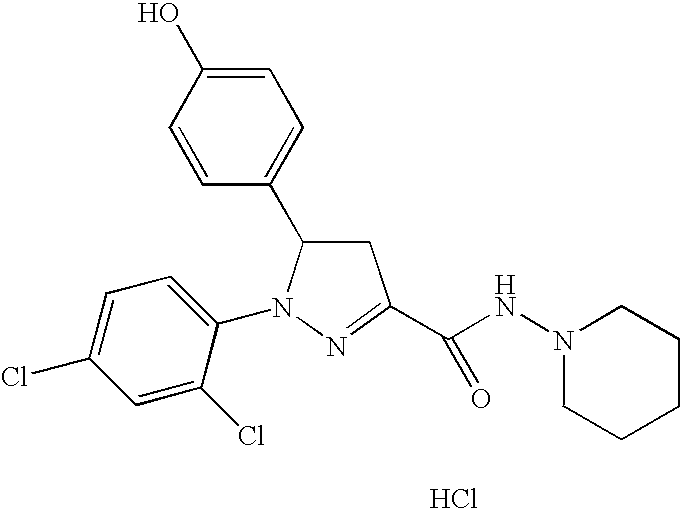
C1=C(O)C=CC(C2CC(C(NN3CCCCC3)=O)=NN2C2=CC=C(Cl)C=C2Cl)=C1.Cl
